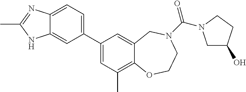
C12=CC=C(C3=CC(C)=C4C(=C3)CN(C(=O)N3CC(O)CC3)CCO4)C=C1NC(C)=N2
